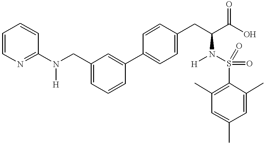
C1=C(C2=CC(CN(C3=NC=CC=C3)[H])=CC=C2)C=CC(CC(N(S(C2=C(C)C=C(C)C=C2C)(=O)=O)[H])C(=O)O)=C1
